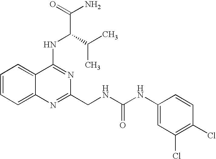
C1=CC=C2C(=C1)C(NC(C(C)C)C(N)=O)=NC(CNC(NC1=CC(Cl)=C(Cl)C=C1)=O)=N2
